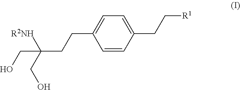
C1=CC(CC[R1])=CC=C1CCC(CO)([R2NH])CO
